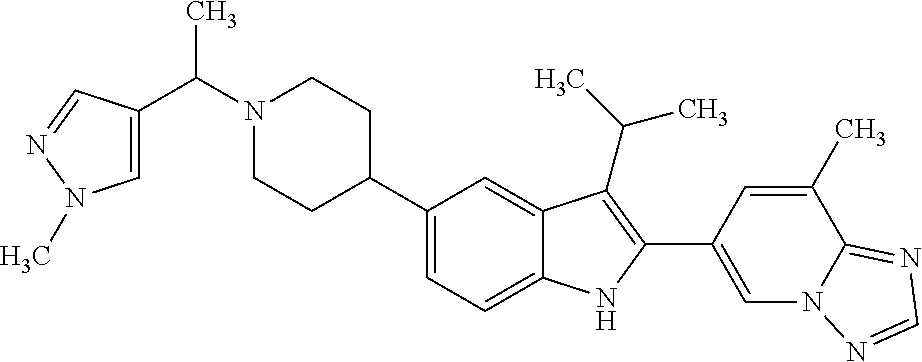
C1(C2CCN(C(C3=CN(C)N=C3)C)CC2)=CC=C2C(=C1)C(C(C)C)=C(C1=CN3C(=NC=N3)C(C)=C1)N2
